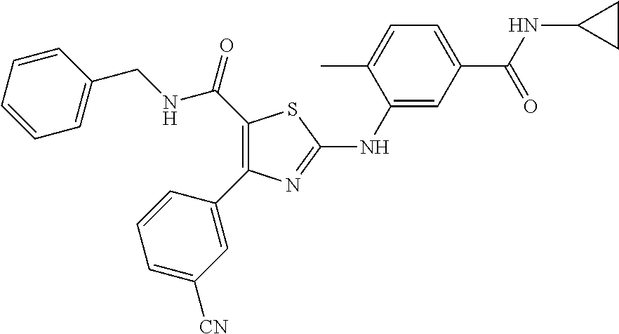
C1(C(=O)NCC2=CC=CC=C2)=C(C2=CC([CN])=CC=C2)N=C(NC2=CC(C(=O)NC3CC3)=CC=C2C)S1
